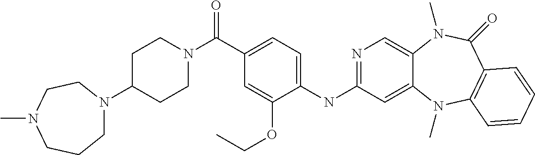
C1(C(=O)N2CCC(N3CCCN(C)CC3)CC2)=CC=C(NC2=NC=C3C(=C2)N(C)C2=C(C(=O)N3C)C=CC=C2)C(OCC)=C1
